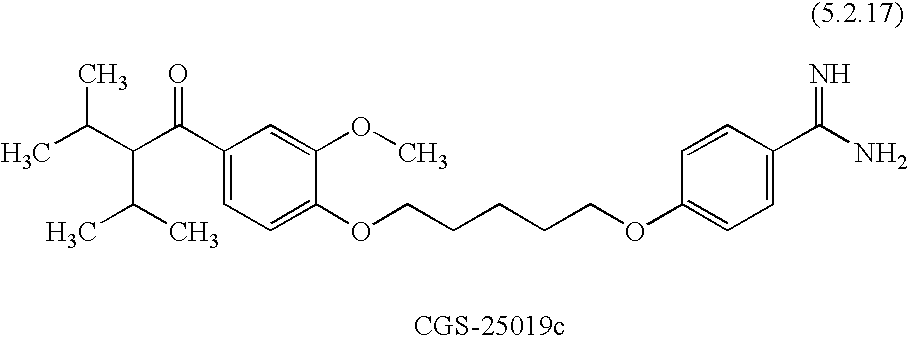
CC(C(C(C)C)C(=O)C1=CC=C(OCCCCCOC2=CC=C(C(=N)N)C=C2)C(OC)=C1)C
